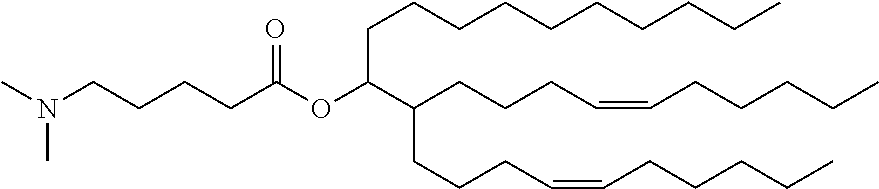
O(C(C(CCCC=CCCCCC)CCCC=CCCCCC)CCCCCCCCCC)C(CCCCN(C)C)=O
